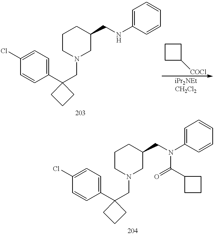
C1CN(CC2(C3=CC=C(Cl)C=C3)CCC2)CC(CNC2=CC=CC=C2)C1.C1CC([COCl])C1.C1CN(CC2(C3=CC=C(Cl)C=C3)CCC2)CC(CN(C2=CC=CC=C2)C(=O)C2CCC2)C1
